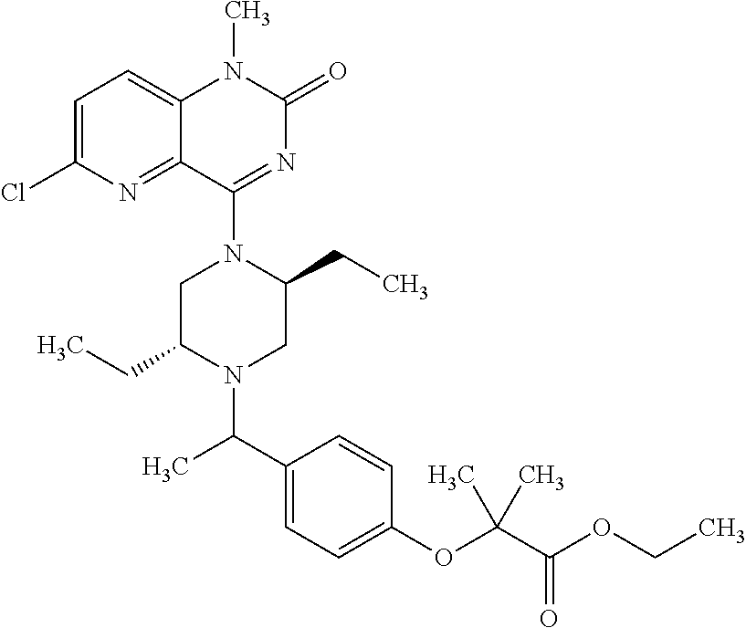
CCOC(C(OC1=CC=C(C(C)N2C(CC)CN(C3=NC(=O)N(C)C4=CC=C(Cl)N=C43)C(CC)C2)C=C1)(C)C)=O
